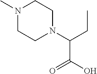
N1(C)CCN(C(CC)C(=O)O)CC1
